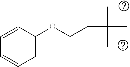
C1=C(OCCC(C)(C)C)C=CC=C1
